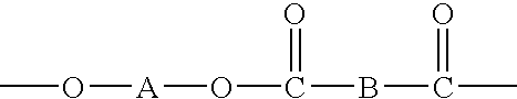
O(C(BC(C)=O)=O)[A]OC
